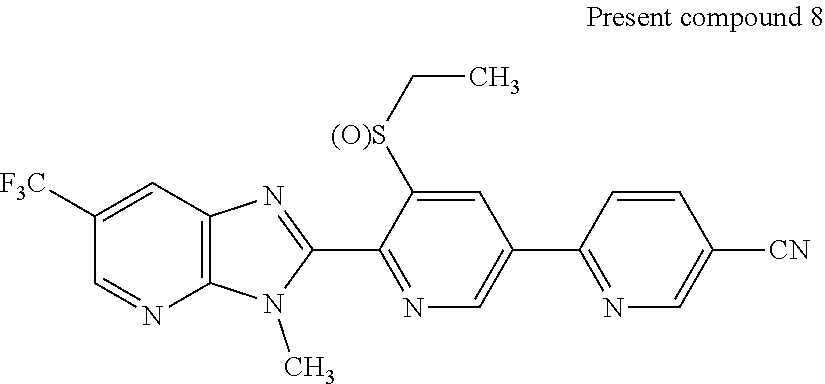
C12=C(C=C([F3C])C=N1)N=C(C1=NC=C(C3=NC=C([CN])C=C3)C=C1[(O)S]CC)N2C
